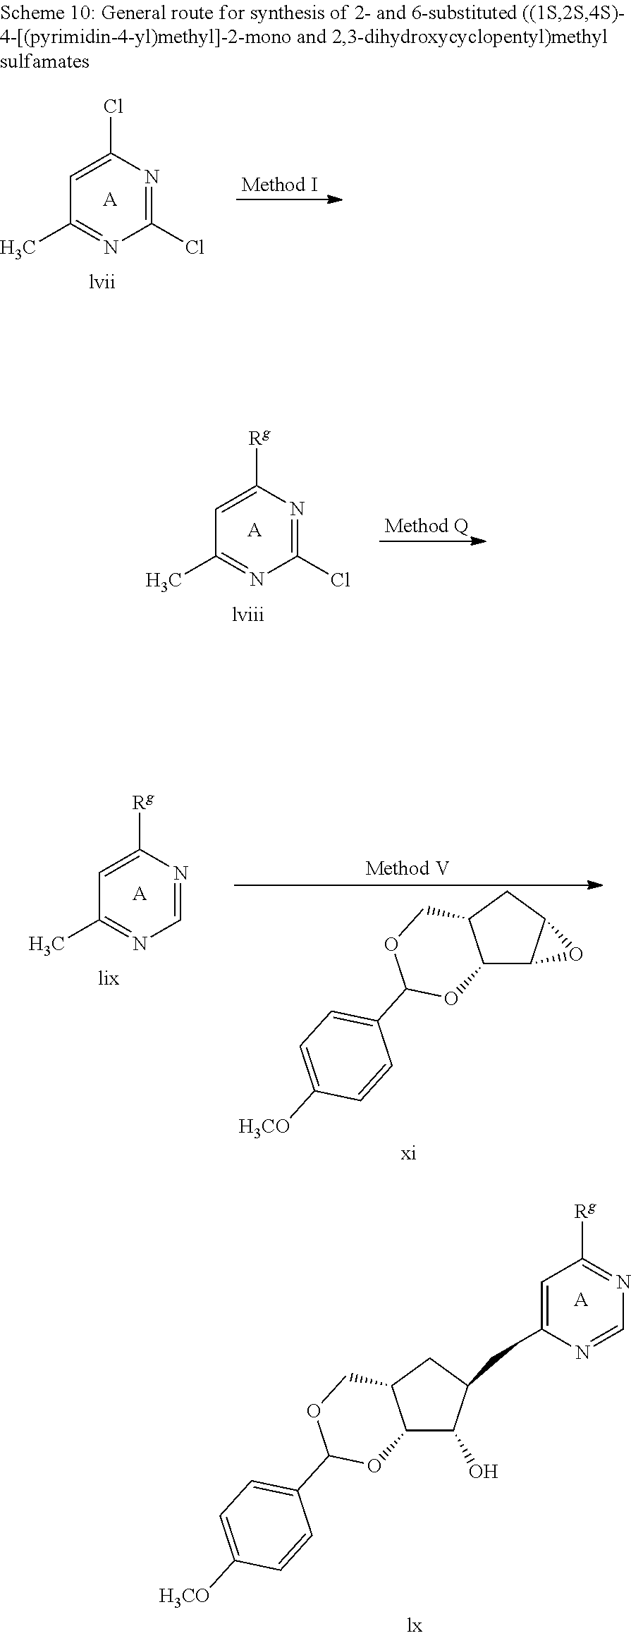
C12C(O)C(CC3=CC([Rg])=NC=N3)CC1COC(C1=CC=C([H3CO])C=C1)O2.[A].C1=C(Cl)N=C(Cl)N=C1C.[A].C1=C([Rg])N=C(Cl)N=C1C.[A].C12C3C(CC1COC(C1=CC=C([H3CO])C=C1)O2)O3.C1=C([Rg])N=CN=C1C.[A]
